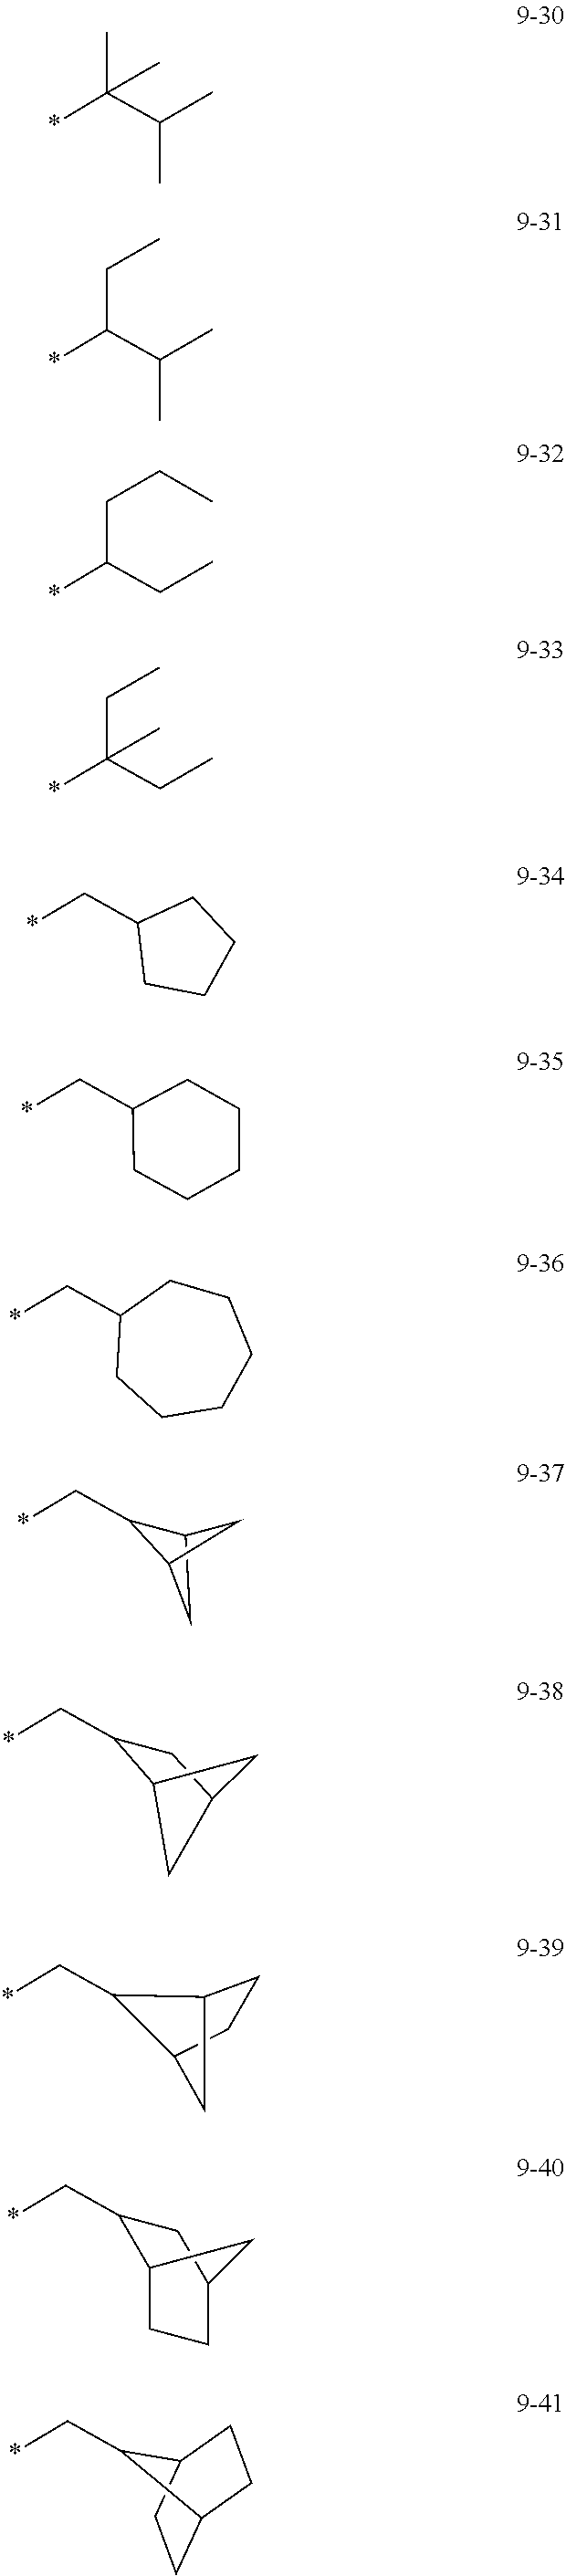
*CC1C2CC1C2.*CC1C2CCC1C2.*C(C(C)C)(C)C.*C(C(C)C)CC.*C(CC)CCC.*C(CC)(CC)C.*CC1CCCC1.*CC1CCCCC1.*CC1CCCCCC1.*CC1C2CC(C1)C2.*CC1C2CCC(C1)C2.*CC1C2CCC1CC2
